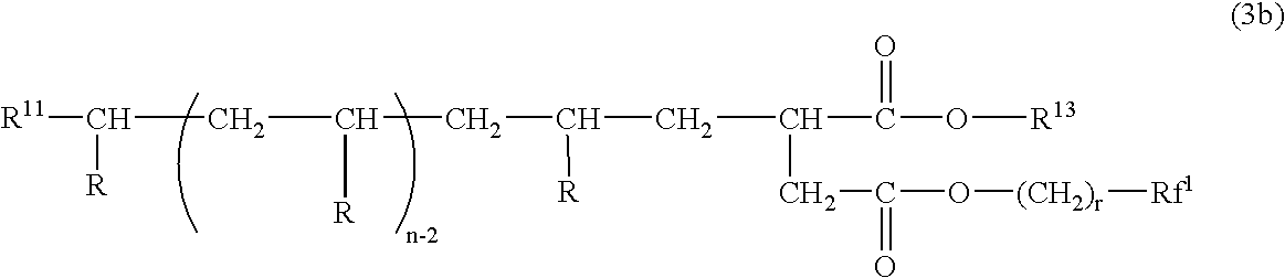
[R11]C(CC(CC(CC(C(O[R13])=O)CC(O[(CH2)r][Rf1])=O)[R])[R])[R]
